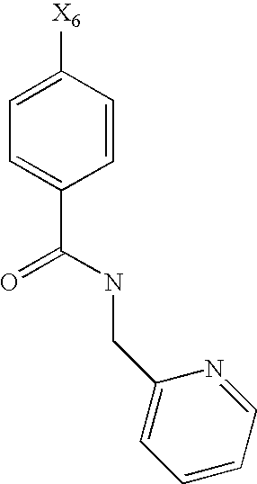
C1=CC=NC(CNC(=O)C2=CC=C([X6])C=C2)=C1
